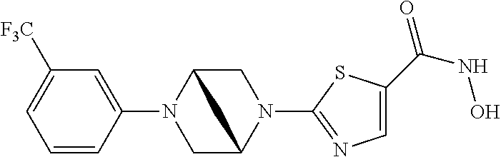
C1=CC(N2CC3N(C4=NC=C(C(NO)=O)S4)CC2C3)=CC([F3C])=C1
